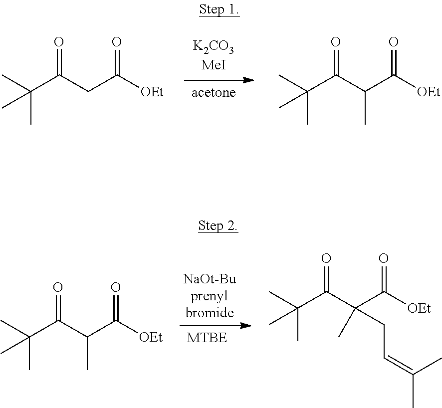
CC(C(CC([OEt])=O)=O)(C)C.CC(C(C(C([OEt])=O)C)=O)(C)C.CC(C(C(C([OEt])=O)C)=O)(C)C.CC(C(C(C([OEt])=O)(C)CC=C(C)C)=O)(C)C
